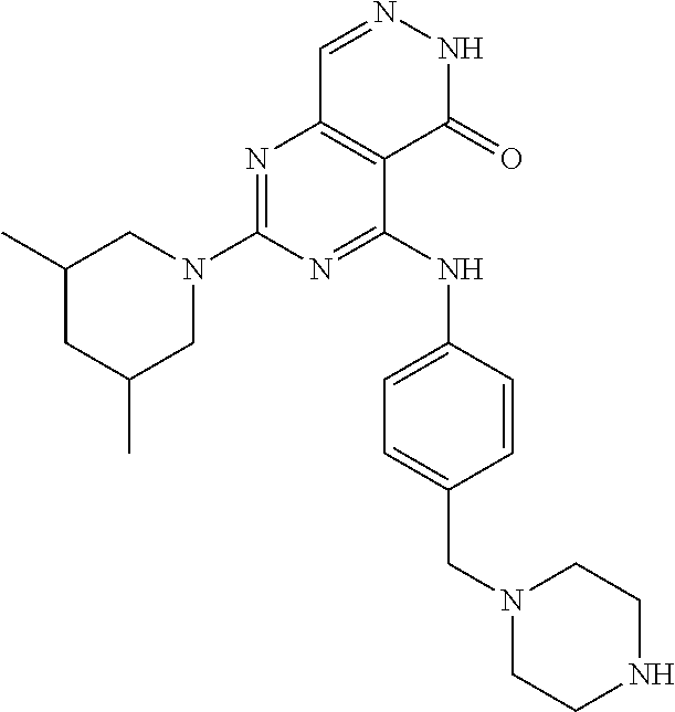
N1=C(N2CC(C)CC(C)C2)N=C(NC2=CC=C(CN3CCNCC3)C=C2)C2=C1C=NNC2=O
